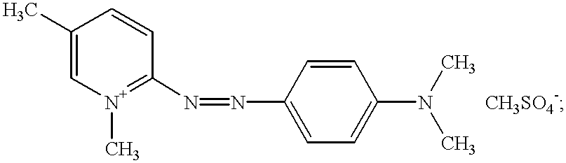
[N+]1(C)=C(N=NC2=CC=C(N(C)C)C=C2)C=CC(C)=C1.[CH3SO4-]
